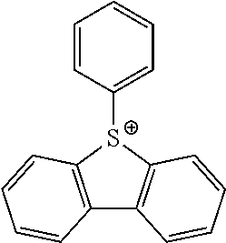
C12=C([S+](C3=CC=CC=C3)C3=C1C=CC=C3)C=CC=C2
